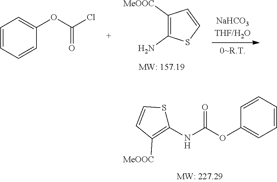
C1=CC=CC=C1OC(NC1=C([MeOOC])C=CS1)=O.C1([MeOOC])=C(N)SC=C1.C1=CC=CC(OC(Cl)=O)=C1
